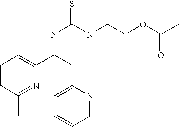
C1=CC(C)=NC(C(NC(=S)NCCOC(C)=O)CC2=CC=CC=N2)=C1
